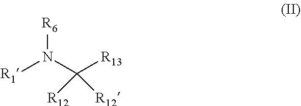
[R1]N(C([R13])([R12])[R12])[R6]
